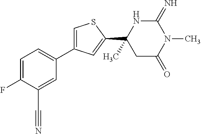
C1(=N)NC(C2=CC(C3=CC=C(F)C(C#N)=C3)=CS2)(C)CC(=O)N1C
